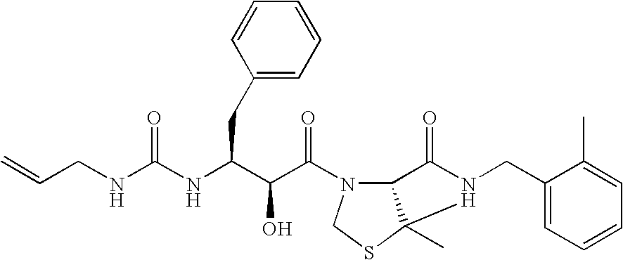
C(NC(C(C(=O)N1C2C(C)(SC1)N(CC1=CC=CC=C1C)C2=O)O)CC1=CC=CC=C1)(=O)NCC=C
